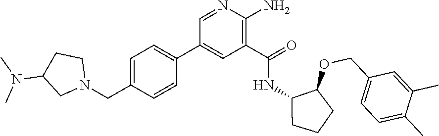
C1=NC(N)=C(C(=O)NC2C(OCC3=CC=C(C)C(C)=C3)CCC2)C=C1C1=CC=C(CN2CCC(N(C)C)C2)C=C1
